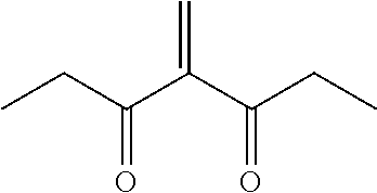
C(C(C(C(CC)=O)=C)=O)C
